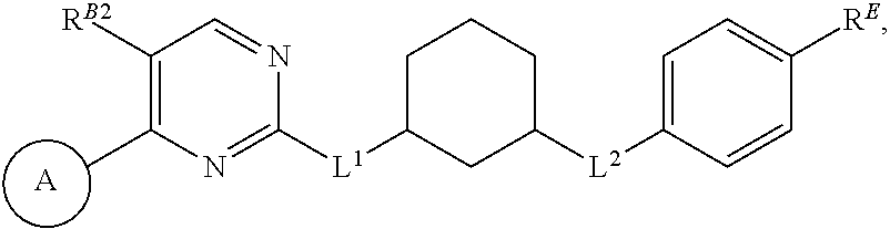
C1([RB2])=C(C)N=C([L1]C2CCCC([L2]C3=CC=C([RE])C=C3)C2)N=C1.[A]
